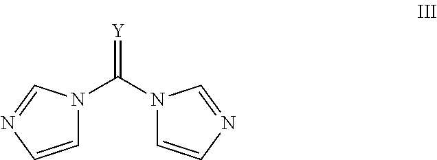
C1=CN=CN1C(=[Y])N1C=CN=C1
